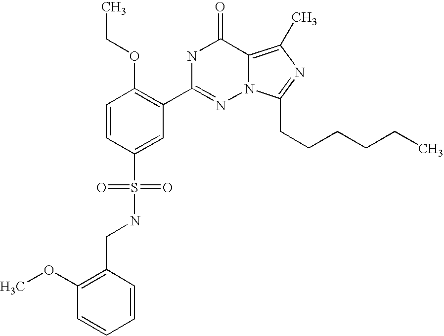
C1=CC(S(NCC2=C(OC)C=CC=C2)(=O)=O)=CC(C2=NN3C(=C(C)N=C3CCCCCC)C(=O)N2)=C1OCC
